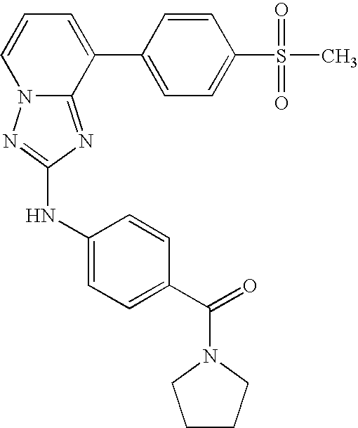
C1=CC=C(C2=CC=C(S(=O)(=O)C)C=C2)C2=NC(NC3=CC=C(C(=O)N4CCCC4)C=C3)=NN12
